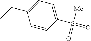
CCC1=CC=C(S(=O)([Me])=O)C=C1
